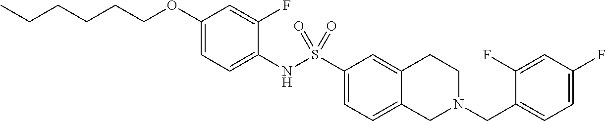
C1(OCCCCCC)=CC=C(NS(C2=CC=C3C(=C2)CCN(CC2=CC=C(F)C=C2F)C3)(=O)=O)C(F)=C1
